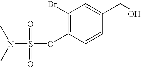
C1=CC(CO)=CC(Br)=C1OS(=O)(=O)N(C)C
